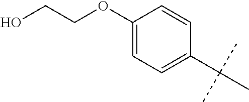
C1(C(C)(C)C)=CC=C(OCCO)C=C1
